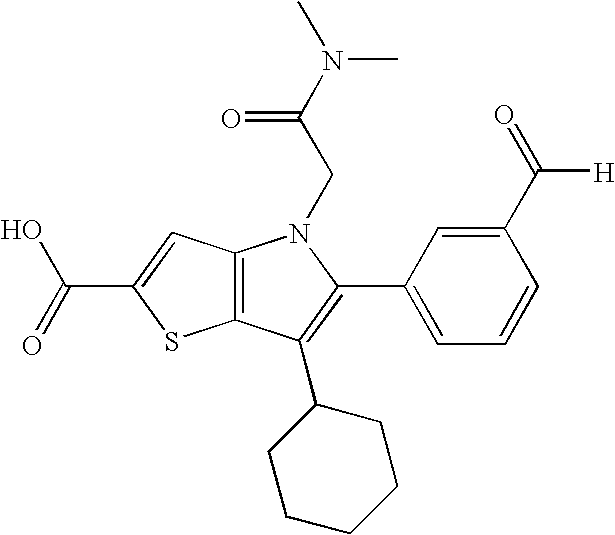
C12=C(C(C3CCCCC3)=C(C3=CC=CC(C(=O)[H])=C3)N1CC(N(C)C)=O)SC(C(=O)O)=C2
